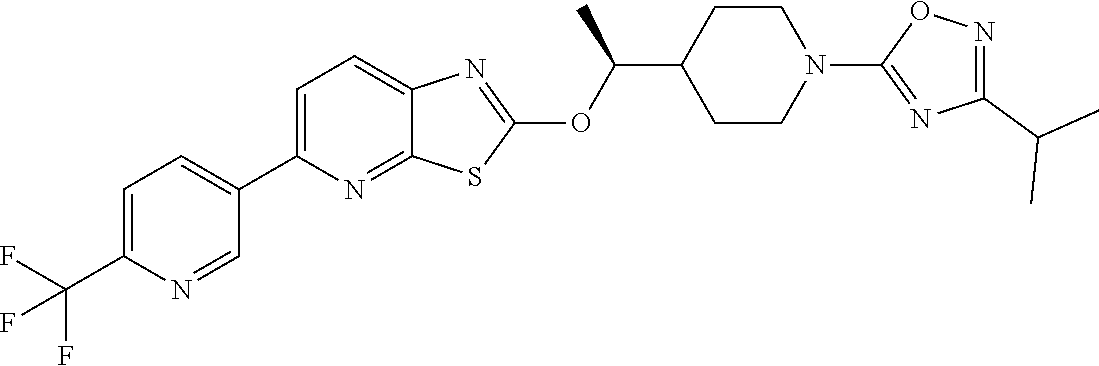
C1=C(C2=CC=C(C(F)(F)F)N=C2)N=C2C(=C1)N=C(OC(C1CCN(C3=NC(C(C)C)=NO3)CC1)C)S2
